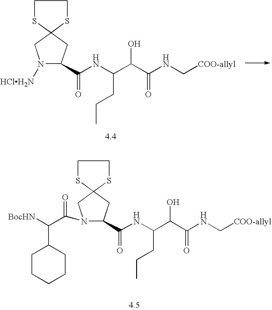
N1([HClH2N])C(C(NC(C(C(NC[COO-allyl])=O)O)CCC)=O)CC2(C1)SCCS2.N1(C(C([BocHN])C2CCCCC2)=O)C(C(NC(C(C(NC[COO-allyl])=O)O)CCC)=O)CC2(C1)SCCS2
